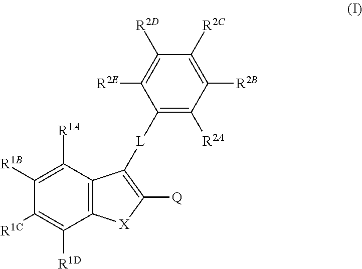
C1([R2A])=C([L]C2=C([Q])[X]C3=C2C([R1A])=C([R1B])C([R1C])=C3[R1D])C([R2E])=C([R2D])C([R2C])=C1[R2B]
